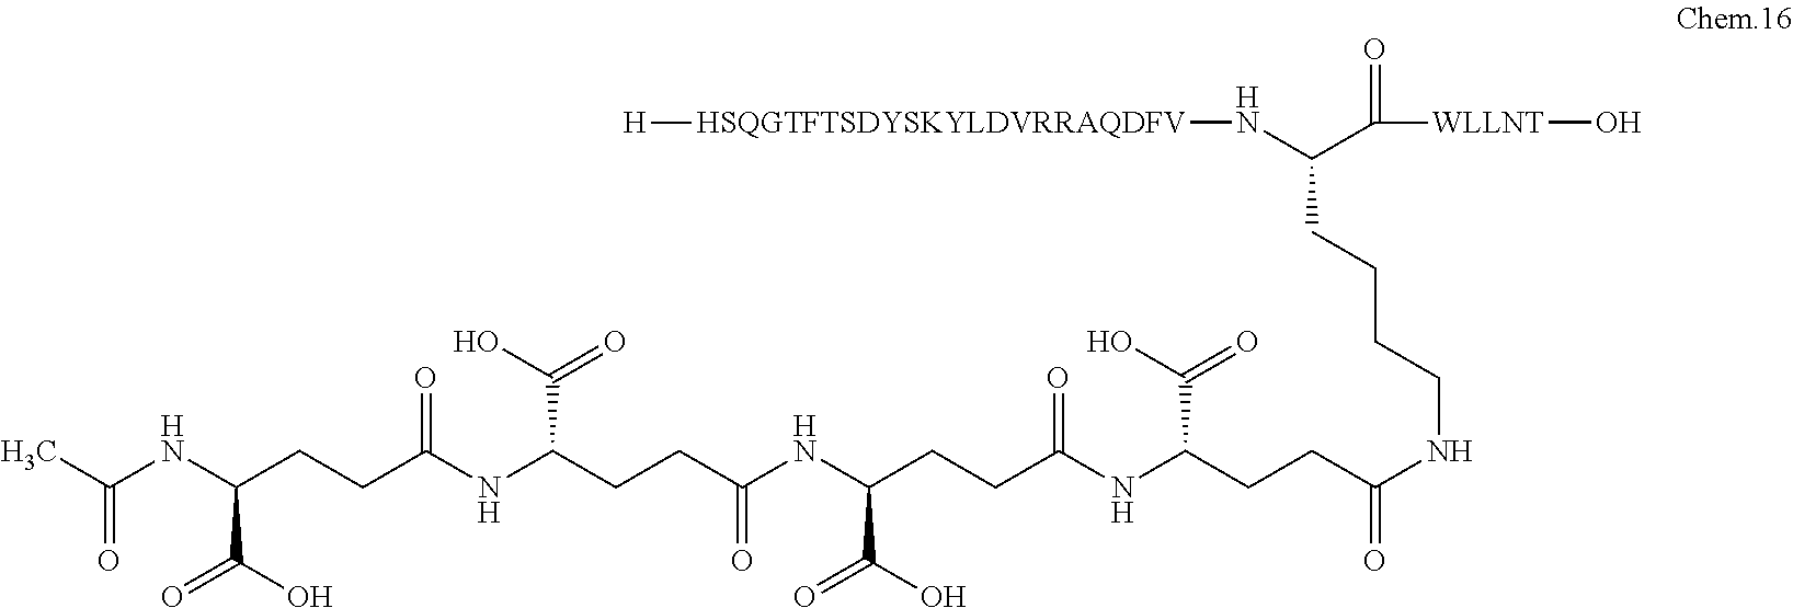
C(NC(CCC(NC(CCC(NC(CCC(NC(CCC(NCCCCC(C([WLLNT]O)=O)N[HSQGTFTSDYSKYLDVRRAQDFV][H])=O)C(O)=O)=O)C(=O)O)=O)C(O)=O)=O)C(=O)O)(C)=O
